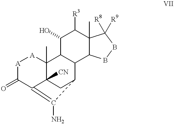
C1(O)C2C(C3C(C)(C1[R3])C([R8])([R9])BB3)C1CC3([CN])C2(C)[A][A]C(=O)C3=C1N
